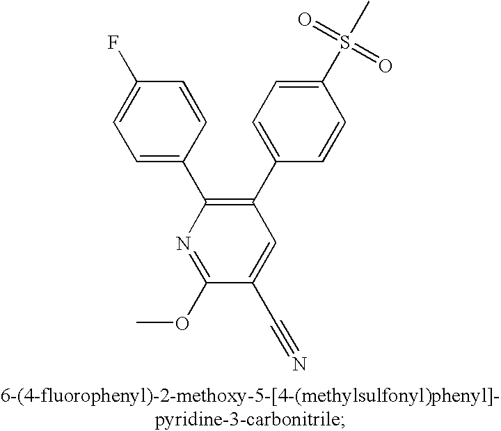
C1=C(C2=C(C3=CC=C(S(C)(=O)=O)C=C3)C=C(C#N)C(OC)=N2)C=CC(F)=C1
